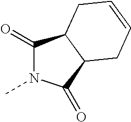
C1(=O)N(C)C(=O)C2C1CC=CC2
